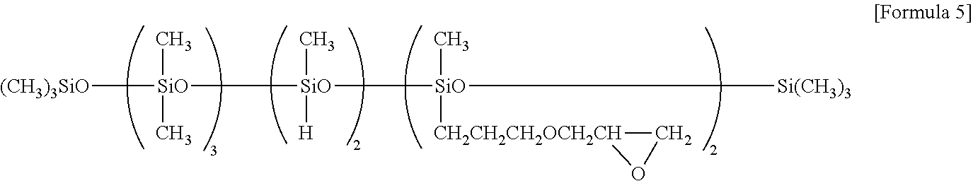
[(CH3)3SiO][SiO]([SiO]([SiO](C)([CH2CH2CH2OCH2CH]1CO1)[Si(CH3)3])(C)[H])(C)C
